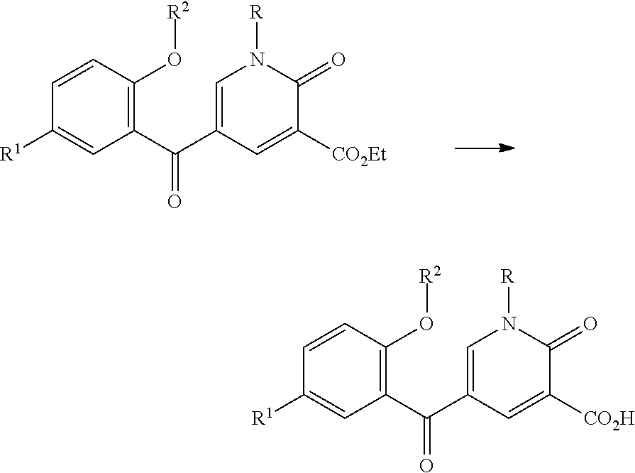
C1=CC(O[R2])=C(C(=O)C2=CN([R])C(=O)C([CO2Et])=C2)C=C1[R1].C1=CC(O[R2])=C(C(=O)C2=CN([R])C(=O)C([CO2H])=C2)C=C1[R1]
